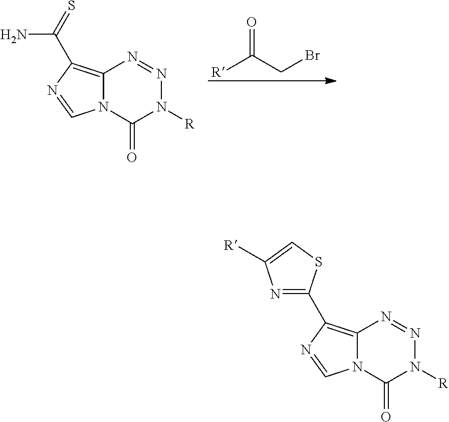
C12=C(C(=S)N)N=CN1C(=O)N([R])N=N2.O=C(CBr)[R].C12=C(C3=NC([R])=CS3)N=CN1C(=O)N([R])N=N2
